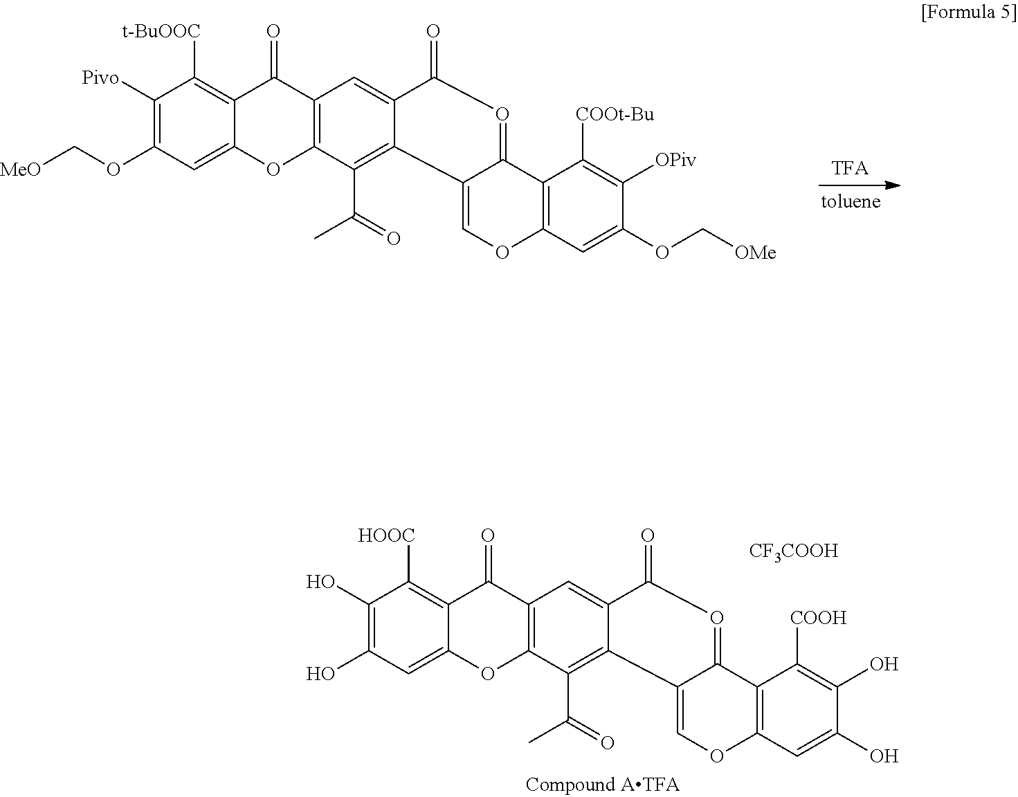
C1([Pivo])=C(OC[MeO])C=C2C(=C1[t-BuOOC])C(=O)C1=C(O2)C(C(=O)C)=C2C(=C1)C(=O)O=C1C2=COC2=C1C([COOt-Bu])=C([OPiv])C(OC[OMe])=C2.C1(O)=C(O)C=C2C(=C1[HOOC])C(=O)C1=C(O2)C(C(=O)C)=C2C(=C1)C(=O)O=C1C2=COC2=C1C([COOH])=C(O)C(O)=C2.[CF3COOH]
